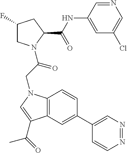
C12=C(C=C(C3=CN=NC=C3)C=C1)C(C(=O)C)=CN2CC(N1CC(F)CC1C(NC1=CC(Cl)=CN=C1)=O)=O
